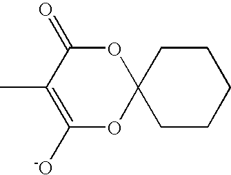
C1(C)=C([-O])OC2(OC1=O)CCCCC2
